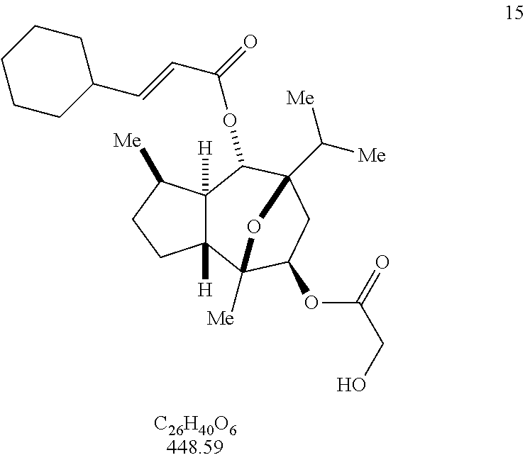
C12([H])C([H])(C3([Me])C(OC(CO)=O)CC(C([Me])[Me])(C1OC(C=CC1CCCCC1)=O)O3)CCC2[Me]
